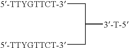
[5-TTYGTTCT-3]CC([3-T-5])C[5-TTYGTTCT-3]
